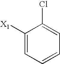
[X1]C1=CC=CC=C1Cl
